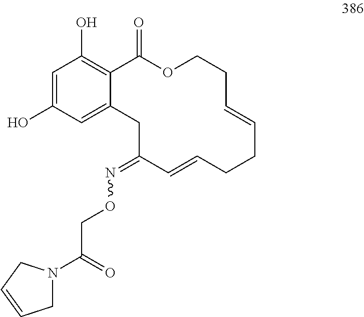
C1=C(O)C=C2C(=C1O)C(=O)OCCC=CCCC=CC(=NOCC(=O)N1CC=CC1)C2
